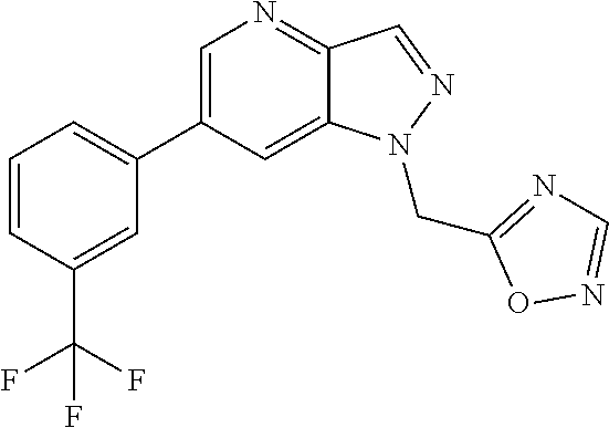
C1(C2=CC=CC(C(F)(F)F)=C2)=CN=C2C(=C1)N(CC1=NC=NO1)N=C2
